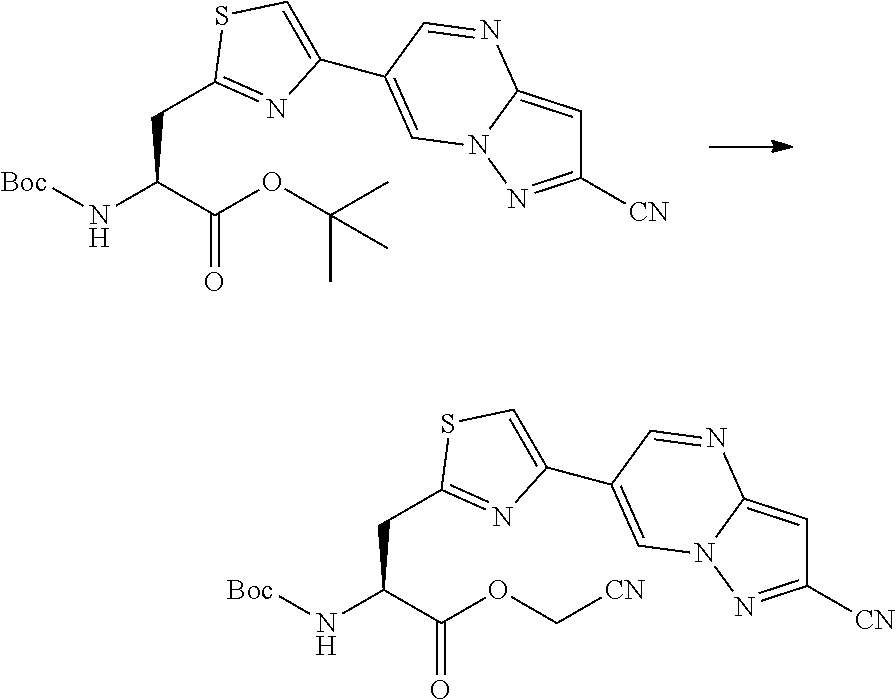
[Boc]NC(C(OC(C)(C)C)=O)CC1=NC(C2=CN3C(=CC([CN])=N3)N=C2)=CS1.[Boc]NC(C(OC[CN])=O)CC1=NC(C2=CN3C(=CC([CN])=N3)N=C2)=CS1
